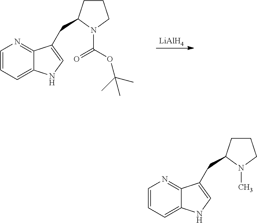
C1=CC=C2C(=N1)C(CC1CCCN1C(OC(C)(C)C)=O)=CN2.[LiAlH4].C1=CC=C2C(=N1)C(CC1CCCN1C)=CN2
